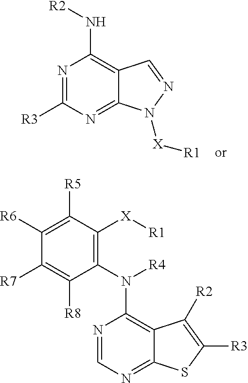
N1=C([R3])N=C2C(=C1N[R2])C=NN2[X][R1].C1([R6])=C([R5])C([X][R1])=C(N([R4])C2=C3C(=NC=N2)SC([R3])=C3[R2])C([R8])=C1[R7]
